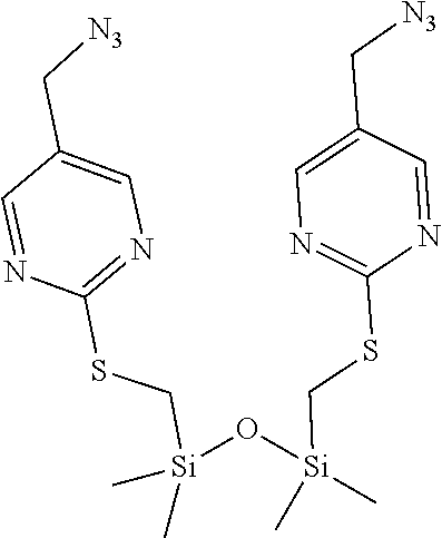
C1=NC(SC[Si](C)(C)O[Si](CSC2=NC=C(C[N3])C=N2)(C)C)=NC=C1C[N3]
